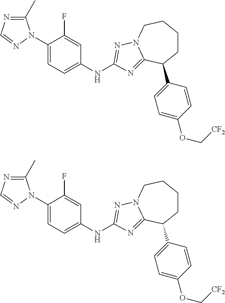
C1(C)=NC=NN1C1=CC=C(NC2=NN3CCCCC(C4=CC=C(OC[CF2])C=C4)C3=N2)C=C1F.C1(C)=NC=NN1C1=CC=C(NC2=NN3CCCCC(C4=CC=C(OC[CF2])C=C4)C3=N2)C=C1F
